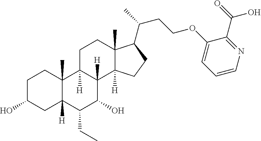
OC1CCC2(C)C([H])(C1)C(CC)C(O)C1([H])C2([H])CCC2(C)C1([H])CCC2C(C)CCOC1=CC=CN=C1C(O)=O
